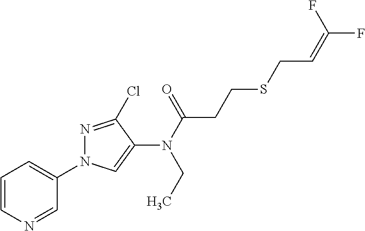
C1=CN=CC(N2N=C(Cl)C(N(CC)C(=O)CCSCC=C(F)F)=C2)=C1
